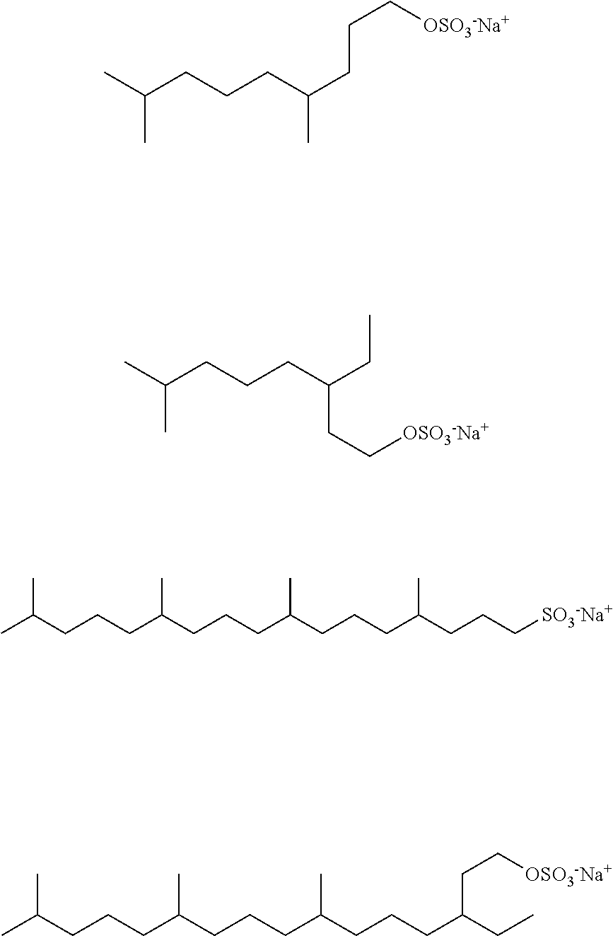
CC(C)CCCC(CCC[OSO3-Na+])C.CC(C)CCCC(CC)CC[OSO3-Na+].CC(CCCC(CCCC(CCCC(CCC[SO3-Na+])C)C)C)C.CC(CCCC(CCCC(CCCC(CC)CC[OSO3-Na+])C)C)C
